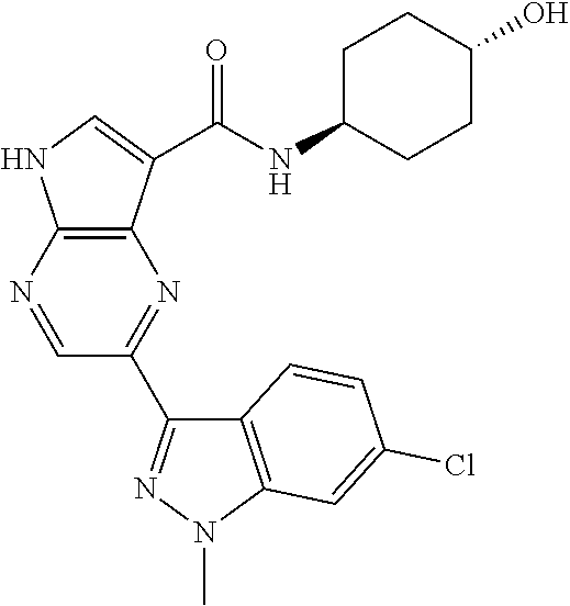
N1=CC(C2=NN(C)C3=C2C=CC(Cl)=C3)=NC2=C1NC=C2C(NC1CCC(O)CC1)=O
